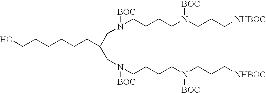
OCCCCCCC(CN([BOC])CCCCN(CCC[NHBOC])[BOC])CN([BOC])CCCCN(CCC[NHBOC])[BOC]
